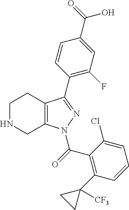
C1NCC2=C(C1)C(C1=C(F)C=C(C(=O)O)C=C1)=NN2C(C1=C(C2([CF3])CC2)C=CC=C1Cl)=O
